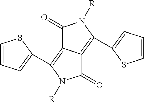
C1(=O)C2=C(C3=CC=CS3)N([R])C(=O)C2=C(C2=CC=CS2)N1[R]
